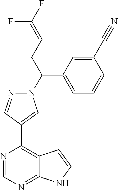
C(=CCC(N1N=CC(C2=C3C(=NC=N2)NC=C3)=C1)C1=CC=CC(C#N)=C1)(F)F
